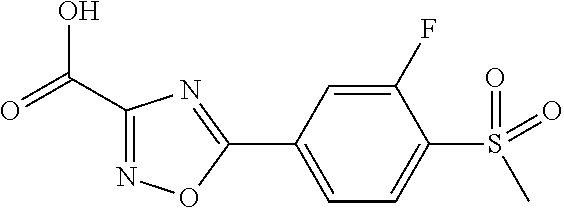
C1(C(O)=O)=NOC(C2=CC=C(S(=O)(=O)C)C(F)=C2)=N1
